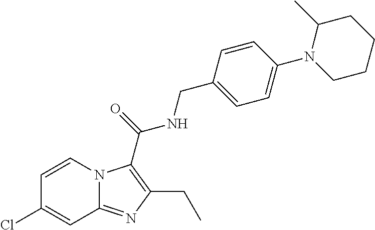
C1=CN2C(=NC(CC)=C2C(=O)NCC2=CC=C(N3CCCCC3C)C=C2)C=C1Cl
